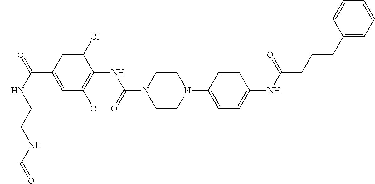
N(C(=O)C1=CC(Cl)=C(NC(=O)N2CCN(C3=CC=C(NC(=O)CCCC4=CC=CC=C4)C=C3)CC2)C(Cl)=C1)CCNC(=O)C
